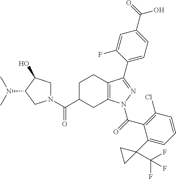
C1C(C(=O)N2CC(O)C(N(C)C)C2)CC2=C(C1)C(C1=CC=C(C(O)=O)C=C1F)=NN2C(=O)C1=C(Cl)C=CC=C1C1(C(F)(F)F)CC1
